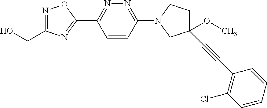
OCC1=NOC(C2=NN=C(N3CCC(OC)(C#CC4=C(Cl)C=CC=C4)C3)C=C2)=N1
